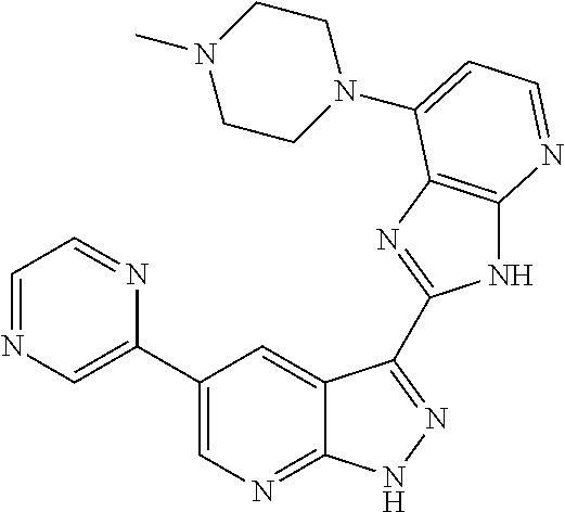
C1(C2=CN=CC=N2)=CN=C2C(=C1)C(C1=NC3=C(N1)N=CC=C3N1CCN(C)CC1)=NN2
